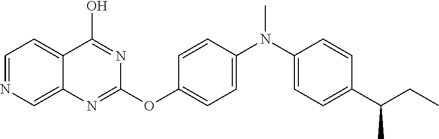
C1=NC=C2C(=C1)C(O)=NC(OC1=CC=C(N(C3=CC=C(C(CC)C)C=C3)C)C=C1)=N2
